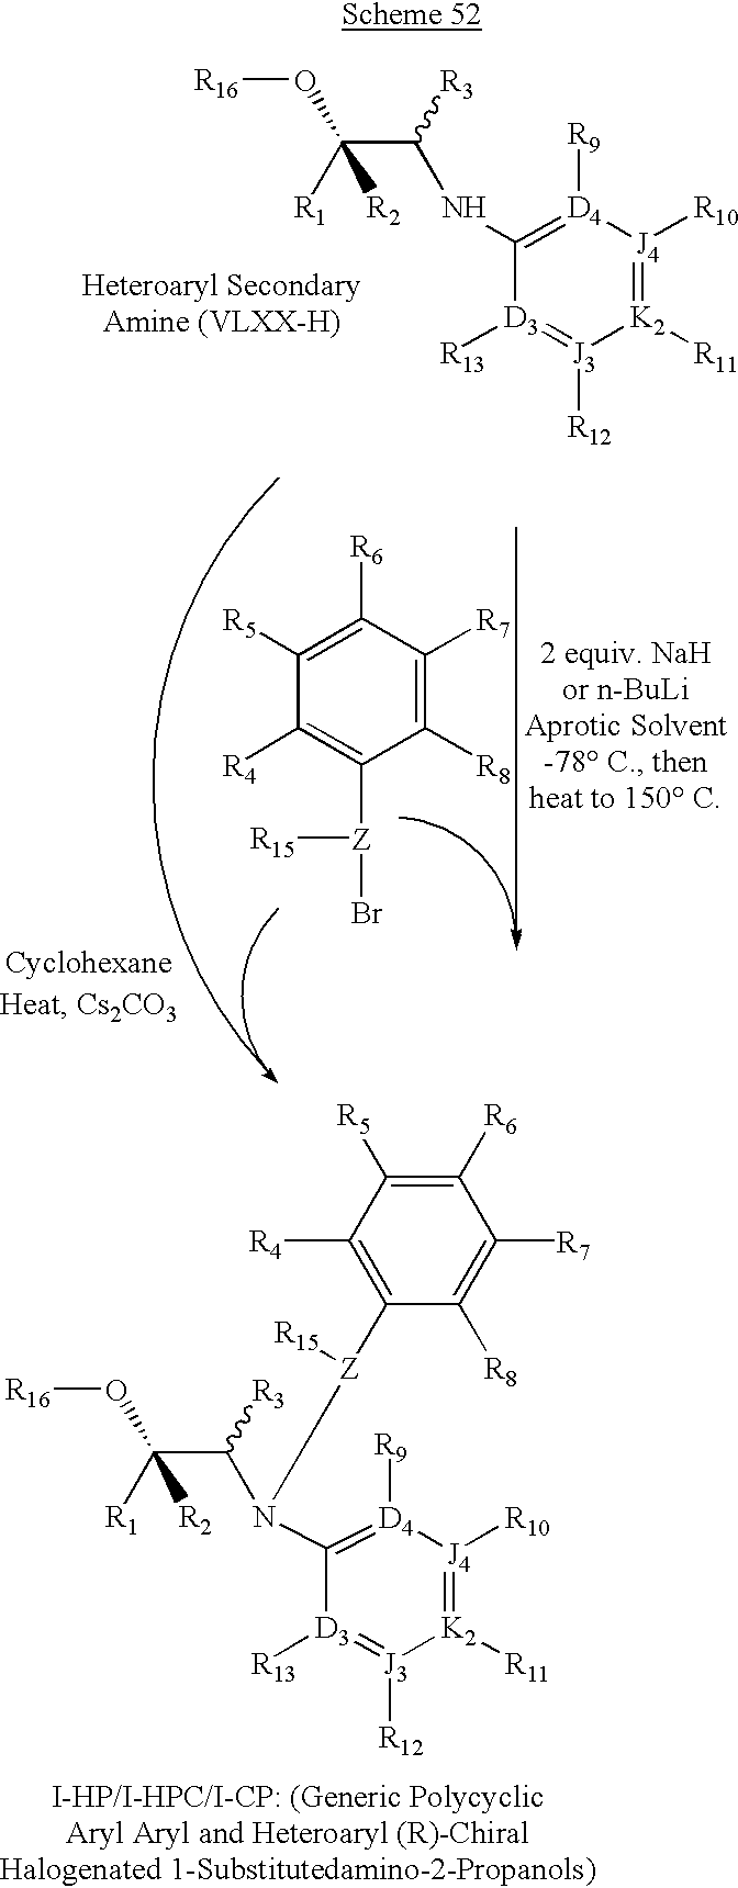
[R16]OC(C([R3])NC1=[D4]([R9])[J4]([R10])=[K2]([R11])[J3]([R12])=[D3]1[R13])([R1])[R2].C1([R5])=C([R6])C([R7])=C([R8])C([Z](Br)[R15])=C1[R4].[D3]1([R13])=[J3]([R12])[K2]([R11])=[J4]([R10])[D4]([R9])=C1N(C([R3])C([R1])([R2])O[R16])[Z]([R15])C1=C([R4])C([R5])=C([R6])C([R7])=C1[R8]
